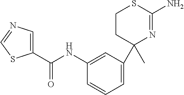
C1CC(C2=CC=CC(NC(C3=CN=CS3)=O)=C2)(C)N=C(N)S1
